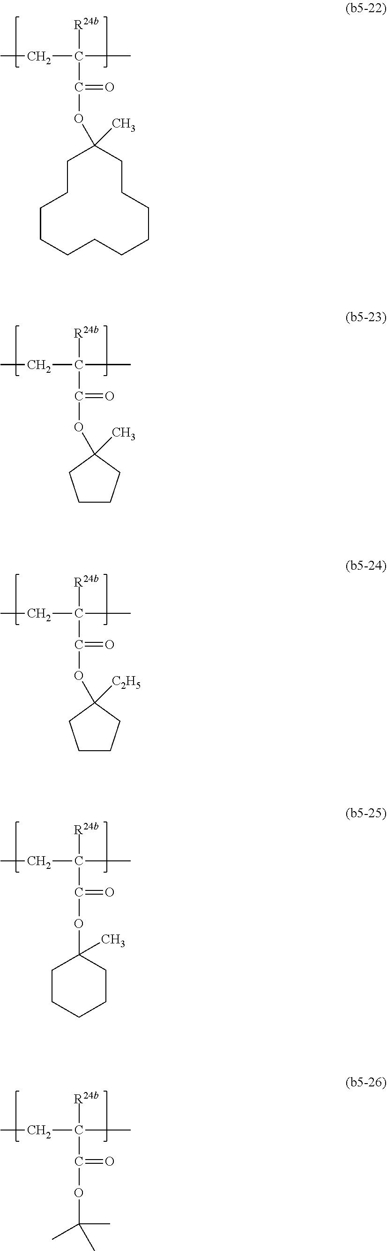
O(C(=O)C([R24b])(CC)C)C1(C)CCCCCCCCCCC1.O(C(=O)C([R24b])(CC)C)C1(C)CCCC1.O(C(=O)C([R24b])(CC)C)C1([C2H5])CCCC1.O(C(=O)C([R24b])(CC)C)C1(C)CCCCC1.O(C(=O)C([R24b])(CC)C)C(C)(C)C
